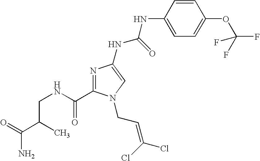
C(CNC(=O)C1=NC(NC(NC2=CC=C(OC(F)(F)F)C=C2)=O)=CN1CC=C(Cl)Cl)(C(N)=O)C
